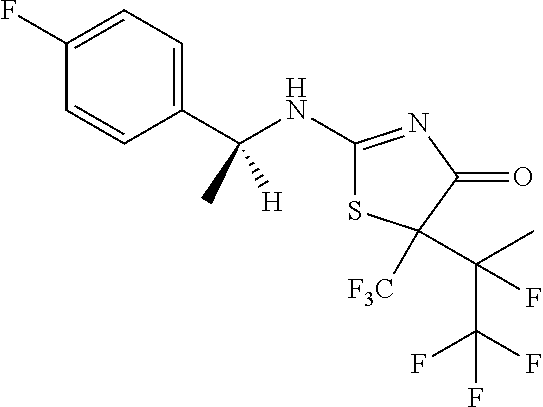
CC(C1=CC=C(F)C=C1)(NC1=NC(=O)C(C(C)(C(F)(F)F)F)([F3C])S1)[H]
